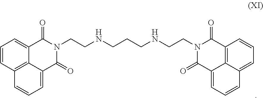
C1=CC2=C3C(=C1)C(=O)N(CCNCCCNCCN1C(=O)C4=CC=CC5=CC=CC(=C45)C1=O)C(=O)C3=CC=C2
